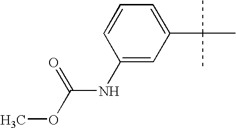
C1(NC(OC)=O)=CC(C(C)(C)C)=CC=C1
